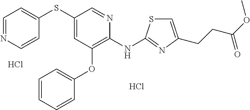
Cl.C1(SC2=CC(OC3=CC=CC=C3)=C(NC3=NC(CCC(OC)=O)=CS3)N=C2)=CC=NC=C1.Cl
